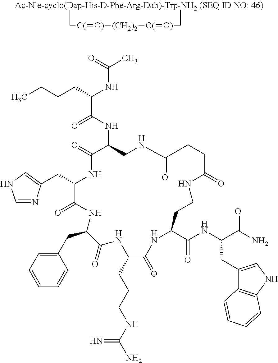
C([C(]=[O)][(CH2)2][C(]=[O)]CC)C.C(C1NC(=O)C(NC(C(CCCC)NC(C)=O)=O)CNC(=O)CCC(=O)NCCC(C(NC(C(N)=O)CC2=CNC3=C2C=CC=C3)=O)NC(=O)C(CCCNC(N)=N)NC(=O)C(CC2=CC=CC=C2)NC1=O)C1=CNC=N1
